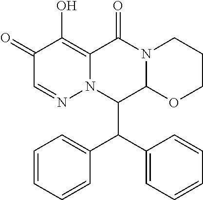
C1(=O)C=NN2C(=C1O)C(=O)N1C(C2C(C2=CC=CC=C2)C2=CC=CC=C2)OCCC1
